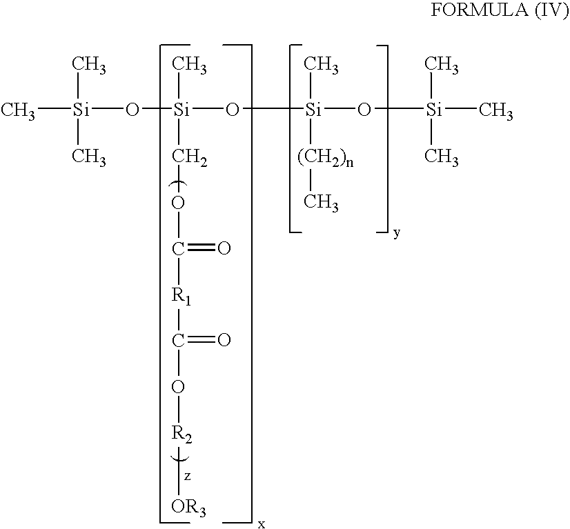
C[Si](O[Si](O[Si](O[Si](C)(C)C)(C)[(CH2)n]C)(C)COC([R1]C(O[R2][OR3])=O)=O)(C)C
